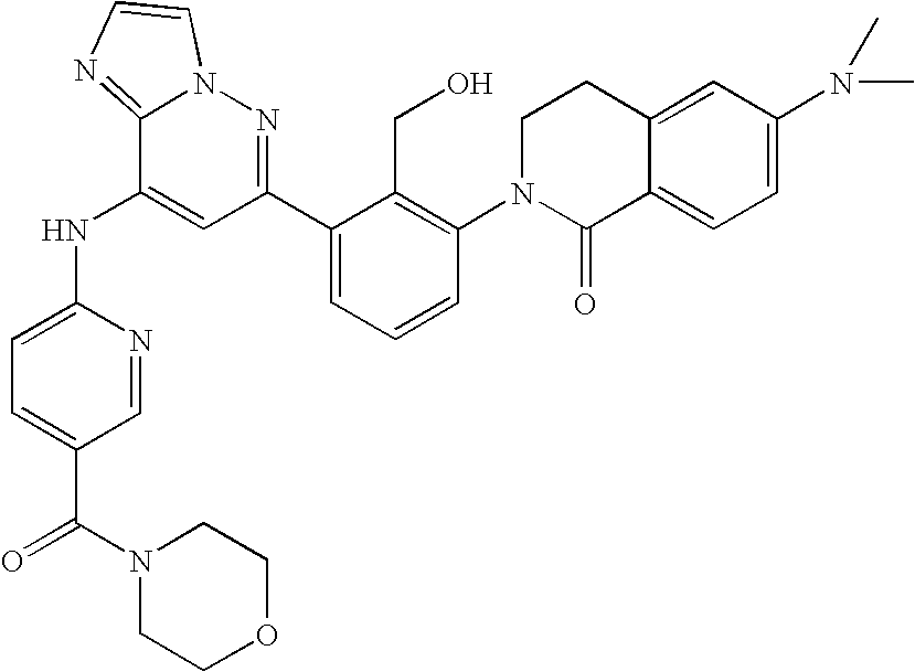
C1=C(NC2=CC(C3=CC=CC(N4C(=O)C5=CC=C(N(C)C)C=C5CC4)=C3CO)=NN3C2=NC=C3)N=CC(C(=O)N2CCOCC2)=C1
